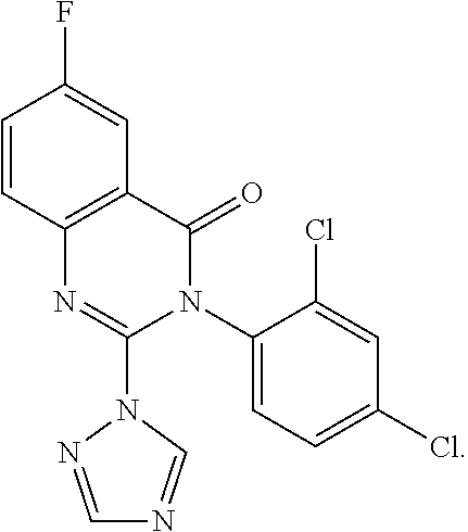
N1=CN(C2=NC3=C(C(=O)N2C2=CC=C(Cl)C=C2Cl)C=C(F)C=C3)N=C1
